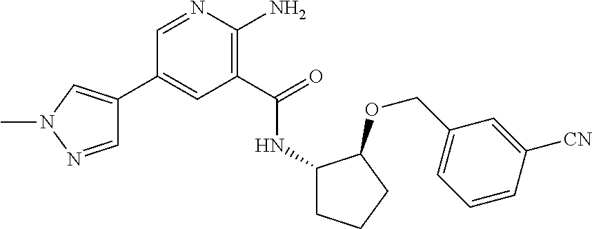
C1(C2=CN(C)N=C2)=CC(C(=O)NC2CCCC2OCC2=CC=CC([CN])=C2)=C(N)N=C1
